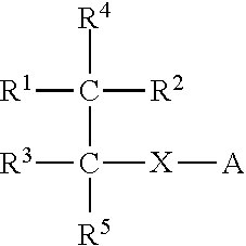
[R1]C([R2])(C([R5])([R3])[X][A])[R4]
